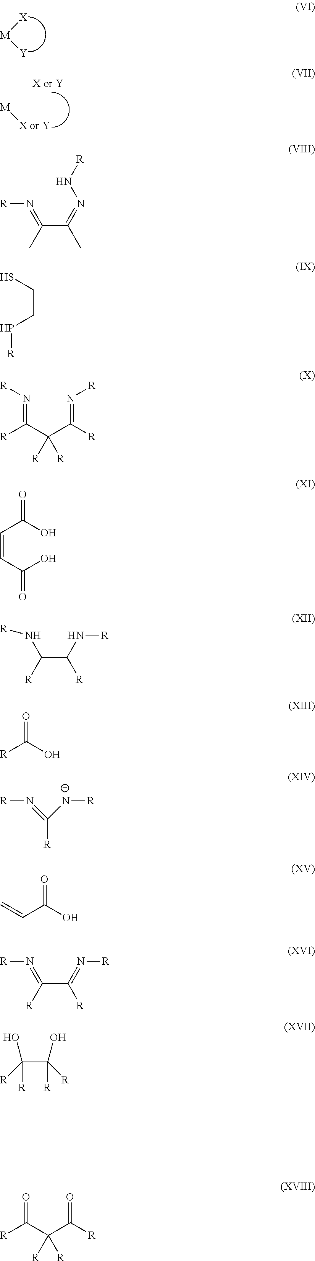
[M]([X])[Y].[M][X or Y].[X or Y].[R]N=C(C(=NN[R])C)C.P(CCS)[R].N(=C(C(C([R])=N[R])([R])[R])[R])[R].C(=CC(O)=O)C(O)=O.C(C(N[R])[R])([R])N[R].O=C(O)[R].[R]N=C([N-][R])[R].C(C(O)=O)=C.C(C(=N[R])[R])([R])=N[R].C(C(O)([R])[R])([R])(O)[R].[R]C(C(C([R])=O)([R])[R])=O
